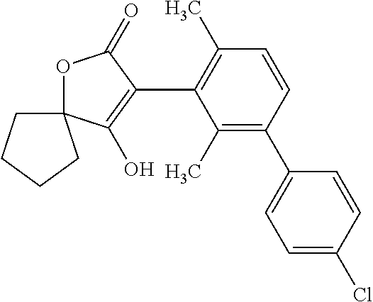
C1=CC(C2=CC=C(Cl)C=C2)=C(C)C(C2=C(O)C3(OC2=O)CCCC3)=C1C
